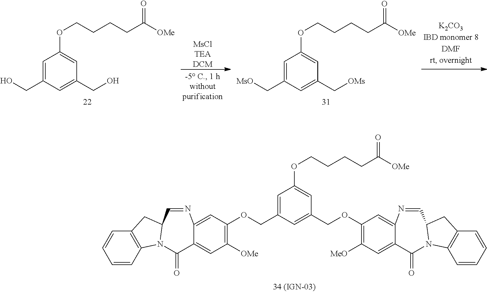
C1=C(CO)C=C(CO)C=C1OCCCCC(=O)[OMe].[MsClTEADCM].C1=C(C[MsO])C=C(C[OMs])C=C1OCCCCC(=O)[OMe].C1=C(COC2=C([OMe])C=C3C(=C2)N=CC2CC4=C(C=CC=C4)N2C3=O)C=C(COC2=C([MeO])C=C3C(=C2)N=CC2CC4=C(C=CC=C4)N2C3=O)C=C1OCCCCC(=O)[OMe]
